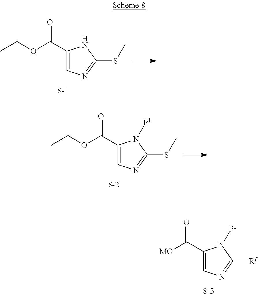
C1(C([MO])=O)=CN=C([Rf])N1[P1].C1(C(OCC)=O)=CN=C(SC)N1.C1(C(OCC)=O)=CN=C(SC)N1[P1]
